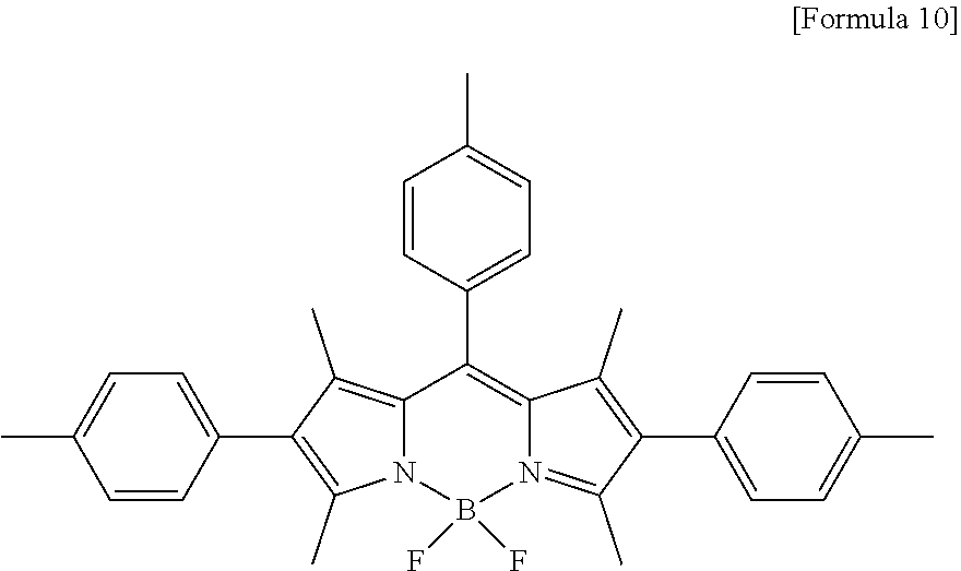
B1(F)(F)N2C(=C(C)C(C3=CC=C(C)C=C3)=C2C)C(C2=CC=C(C)C=C2)=C2C(C)=C(C3=CC=C(C)C=C3)C(C)=N12
